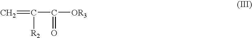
C([OR3])(C([R2])=C)=O
